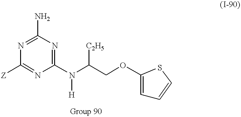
C1(N)=NC([Z])=NC(N(C(COC2=CC=CS2)[C2H5])[H])=N1
